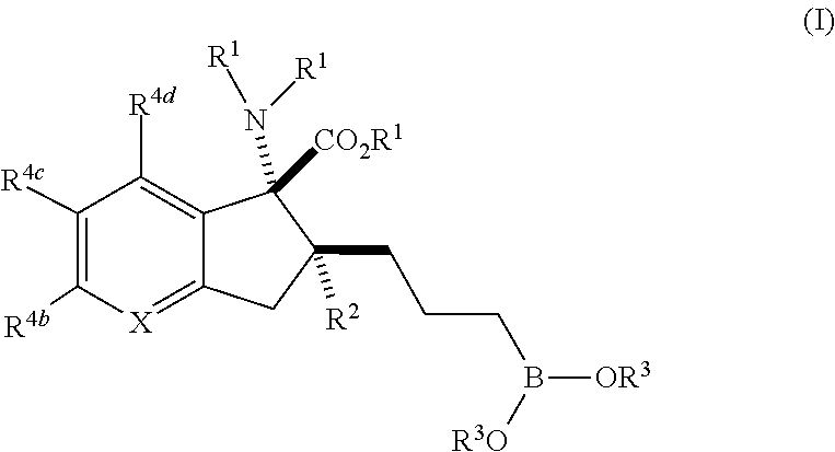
B([OR3])(CCCC1([R2])CC2=[X]C([R4b])=C([R4c])C([R4d])=C2C1([CO2R1])N([R1])[R1])[R3O]
